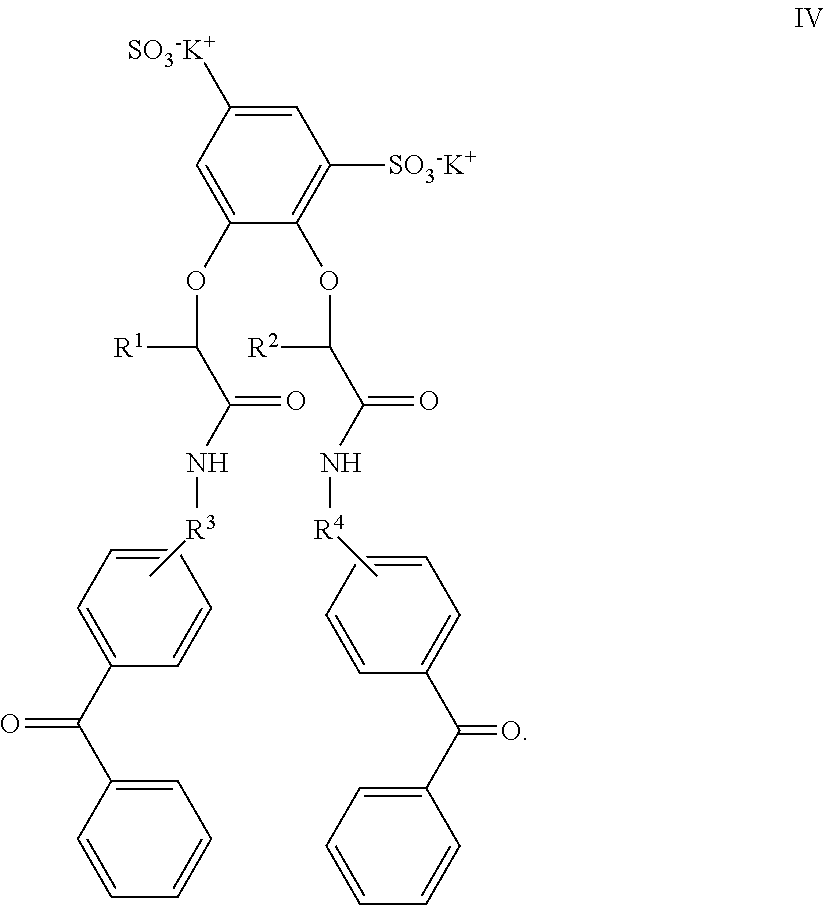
O=C(C1=CC=CC=C1)C1=CC=CC=C1.O=C(C1=CC=CC=C1)C1=CC=CC=C1.C1=C([SO3-K+])C=C(OC([R1])C(N[R3]C)=O)C(OC([R2])C(N[R4]C)=O)=C1[SO3-K+]
